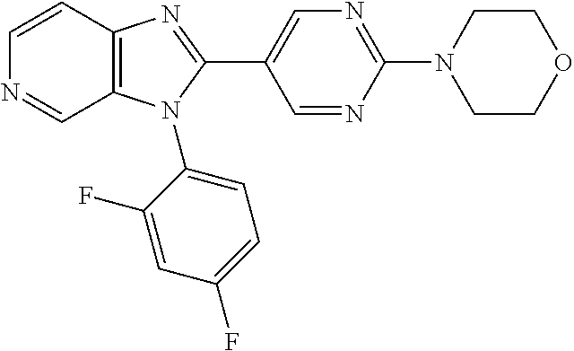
C1=CC2=C(C=N1)N(C1=CC=C(F)C=C1F)C(C1=CN=C(N3CCOCC3)N=C1)=N2
